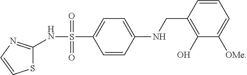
C1=CC(NCC2=C(O)C([OMe])=CC=C2)=CC=C1S(=O)(=O)NC1=NC=CS1
